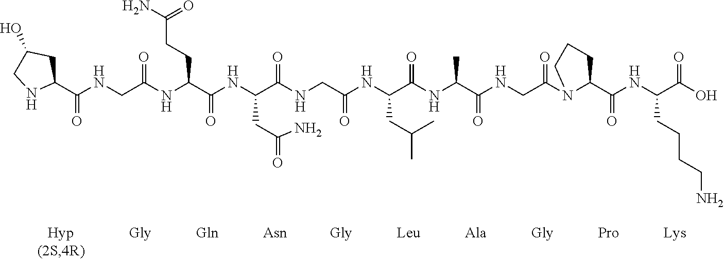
C1(C(NCC(NC(C(NC(C(NCC(NC(C(NC(C(NCC(N2C(C(NC(C(O)=O)CCCCN)=O)CCC2)=O)=O)C)=O)CC(C)C)=O)=O)CC(=O)N)=O)CCC(N)=O)=O)=O)CC(O)CN1
